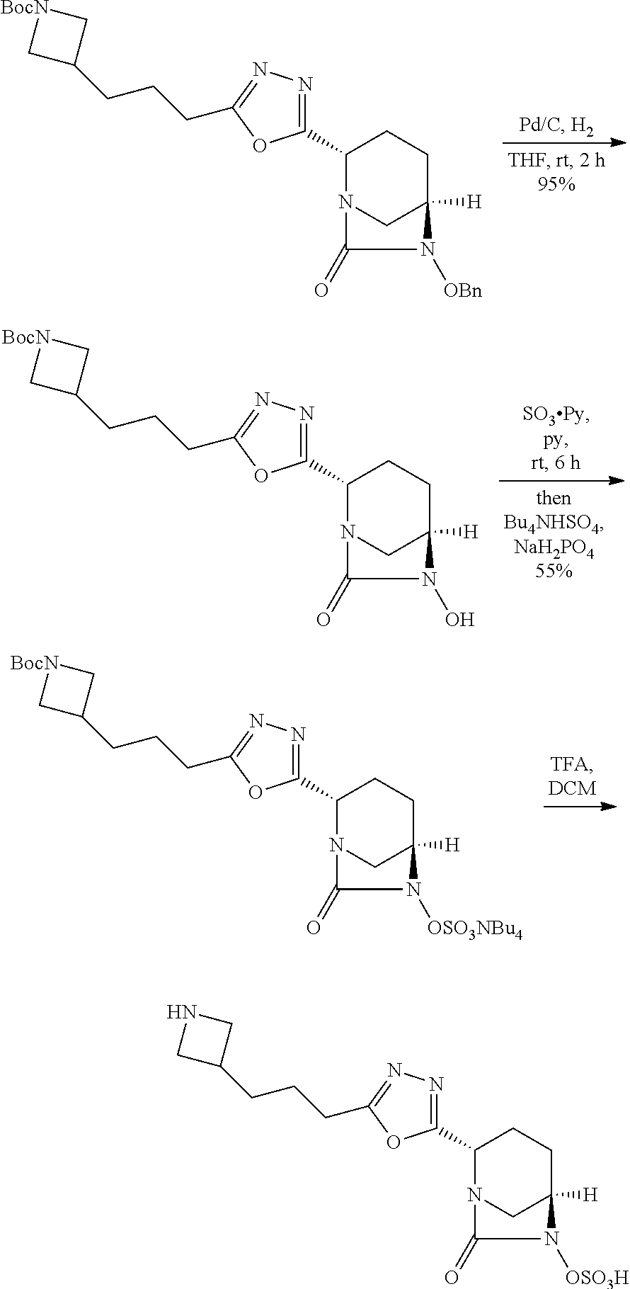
C1(C2=NN=C(CCCC3C[BocN]C3)O2)N2CC([H])(CC1)N([OBn])C2=O.C1(C2=NN=C(CCCC3C[BocN]C3)O2)N2CC([H])(CC1)N(O)C2=O.C1(C2=NN=C(CCCC3C[BocN]C3)O2)N2CC([H])(CC1)N([OSO3NBu4])C2=O.C1(C2=NN=C(CCCC3CNC3)O2)N2CC([H])(CC1)N([OSO3H])C2=O
